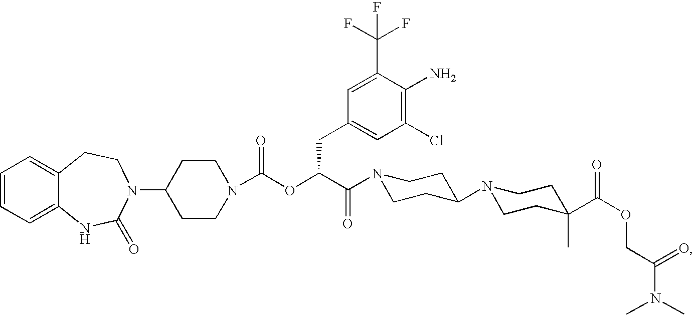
C1=CC=C2C(=C1)CCN(C1CCN(C(OC(C(=O)N3CCC(N4CCC(C(OCC(N(C)C)=O)=O)(C)CC4)CC3)CC3=CC(Cl)=C(N)C(C(F)(F)F)=C3)=O)CC1)C(=O)N2
